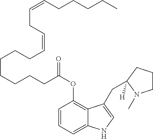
C1=CC=C2C(=C1OC(=O)CCCCCCCC=CCC=CCCCCC)C(CC1([H])CCCN1C)=CN2
